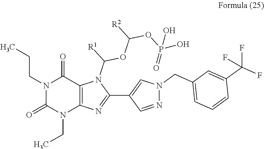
N1(CC)C2=C(N(C([R1])OC([R2])OP(=O)(O)O)C(C3=CN(CC4=CC=CC(C(F)(F)F)=C4)N=C3)=N2)C(=O)N(CCC)C1=O
